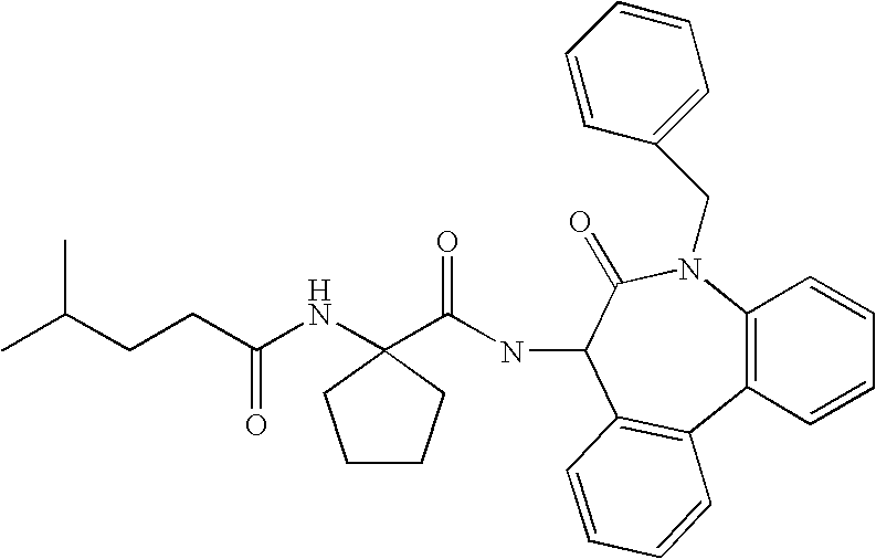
CC(CCC(NC1(C(NC2C3=C(C4=C(N(CC5=CC=CC=C5)C2=O)C=CC=C4)C=CC=C3)=O)CCCC1)=O)C
